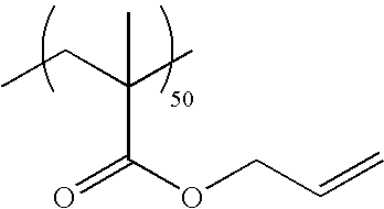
CCC(C)(C(OCC=C)=O)C
